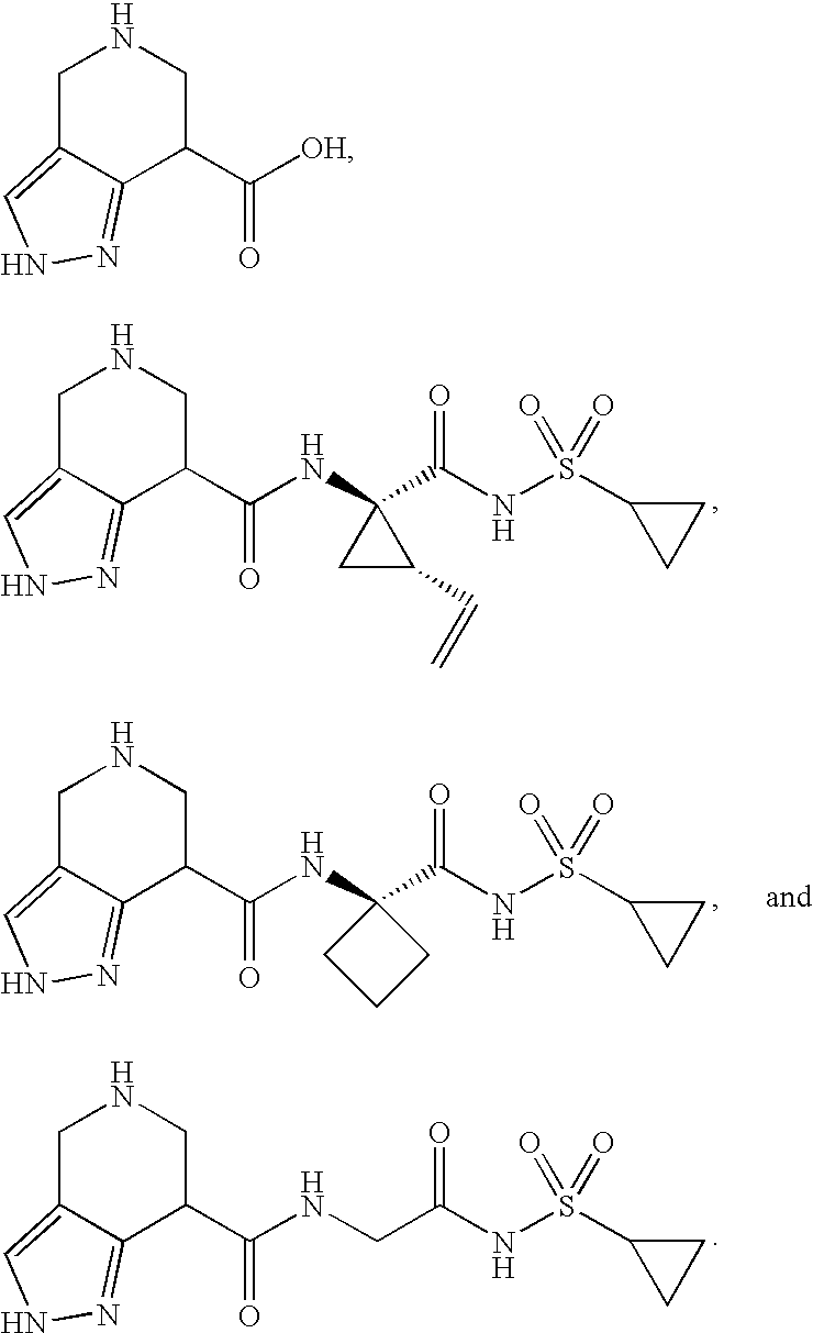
C1C2=CNN=C2C(C(NC2(C(NS(C3CC3)(=O)=O)=O)CC2C=C)=O)CN1.C1C2=CNN=C2C(C(NC2(C(NS(C3CC3)(=O)=O)=O)CCC2)=O)CN1.C1C2=CNN=C2C(C(NCC(NS(C2CC2)(=O)=O)=O)=O)CN1.C1C2=CNN=C2C(C([OH])=O)CN1
